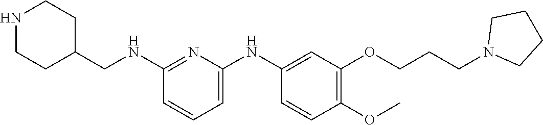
C1(NCC2CCNCC2)=NC(NC2=CC(OCCCN3CCCC3)=C(OC)C=C2)=CC=C1
